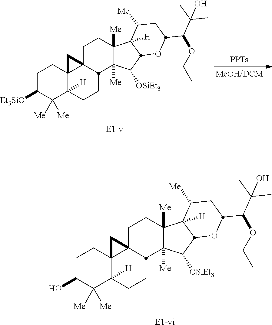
[E1-vi].OC1C([Me])([Me])C2([H])C3(CC1)C1(CCC4([Me])C([Me])(C([OSiEt3])C5C4([H])C([Me])CC(C(C(C)(C)O)OCC)O5)C1CC2)C3.[E1-v].[Et3SiO]C1C([Me])([Me])C2([H])C3(CC1)C1(CCC4([Me])C([Me])(C([OSiEt3])C5C4([H])C([Me])CC(C(C(C)(C)O)OCC)O5)C1CC2)C3
